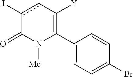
C1(C2=C([Y])cc(I)C(=O)N2[Me])=CC=C(Br)C=C1
